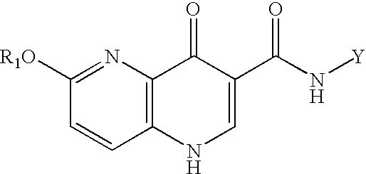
C1([R1O])=NC2=C(C=C1)NC=C(C(N[Y])=O)C2=O
